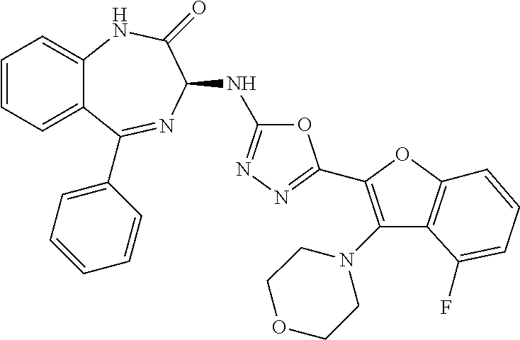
C1=CC=C2C(=C1)NC(=O)C(NC1=NN=C(C3=C(N4CCOCC4)C4=C(O3)C=CC=C4F)O1)N=C2C1=CC=CC=C1
